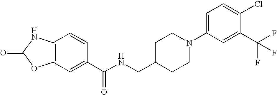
C12=C(C=C(C(NCC3CCN(C4=CC=C(Cl)C(C(F)(F)F)=C4)CC3)=O)C=C1)OC(=O)N2
